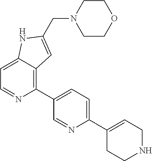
C1(C2=CC=C(C3=CCNCC3)N=C2)=C2C(=CC=N1)NC(CN1CCOCC1)=C2
